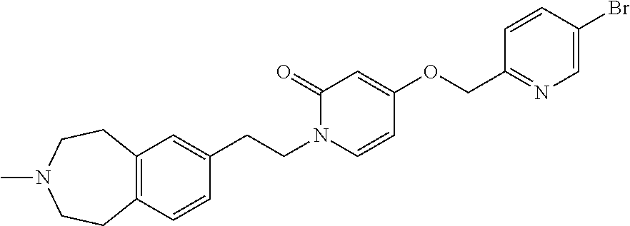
C12=C(CCN(C)CC1)C=C(CCN1C(=O)C=C(OCC3=NC=C(Br)C=C3)C=C1)C=C2
